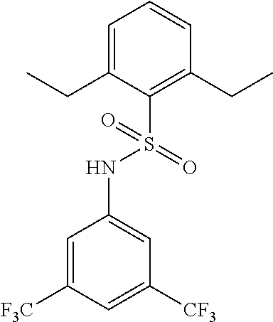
C1=C(CC)C(S(NC2=CC([CF3])=CC([F3C])=C2)(=O)=O)=C(CC)C=C1
